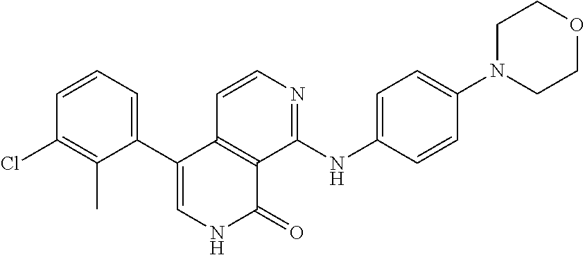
C1=CC2=C(C(NC3=CC=C(N4CCOCC4)C=C3)=N1)C(=O)NC=C2C1=CC=CC(Cl)=C1C
